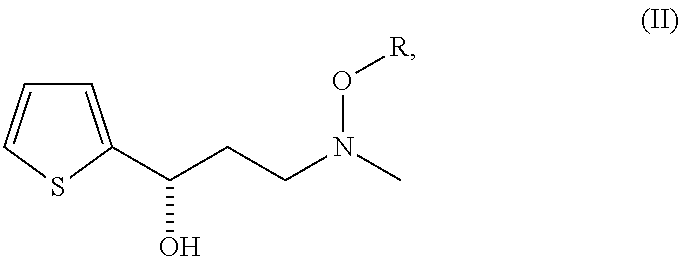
C1=C(C(CCN(C)O[R])O)SC=C1
